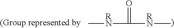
C[RN]C([RN]C)=O
